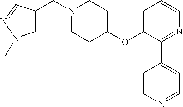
C1=C(CN2CCC(OC3=CC=CN=C3C3=CC=NC=C3)CC2)C=NN1C
